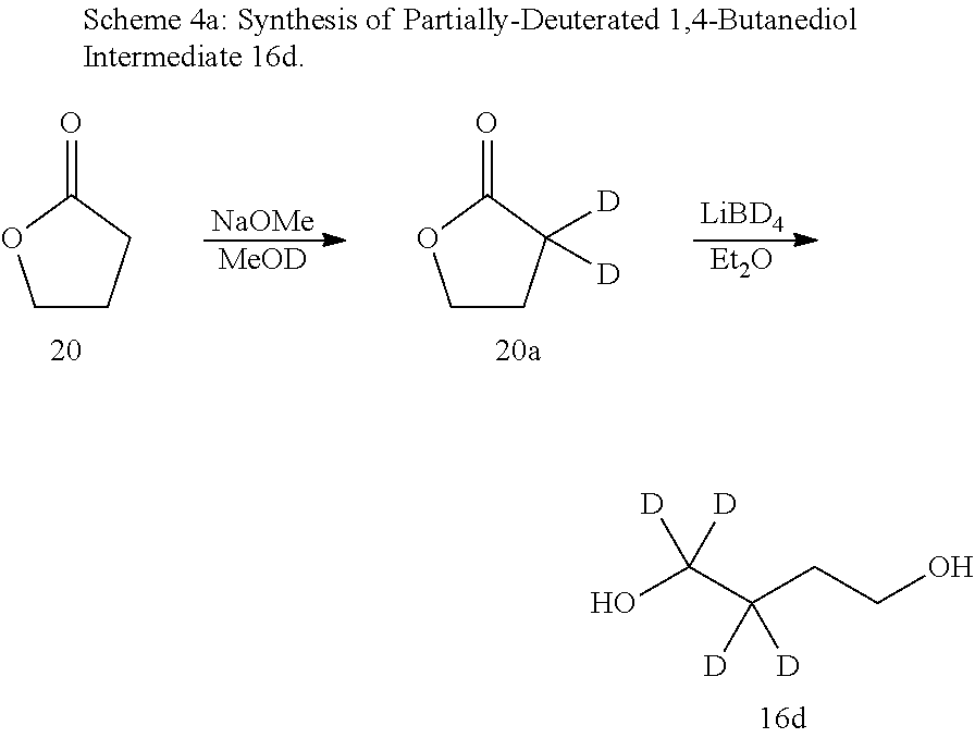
OC([D])(C([D])(CCO)[D])[D].C1CCC(=O)O1.[NaOMe].[MeOD].C1CC([D])([D])C(=O)O1.[LiBD4].[Et2O]
